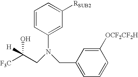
[F3C]C(CN(CC1=CC=CC([OCF2CF2H])=C1)C1=CC([RSUB2])=CC=C1)([H])O
